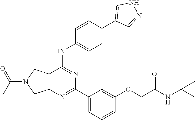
C12=C(N=C(C3=CC=CC(OCC(NC(C)(C)C)=O)=C3)N=C1NC1=CC=C(C3=CNN=C3)C=C1)CN(C(C)=O)C2
